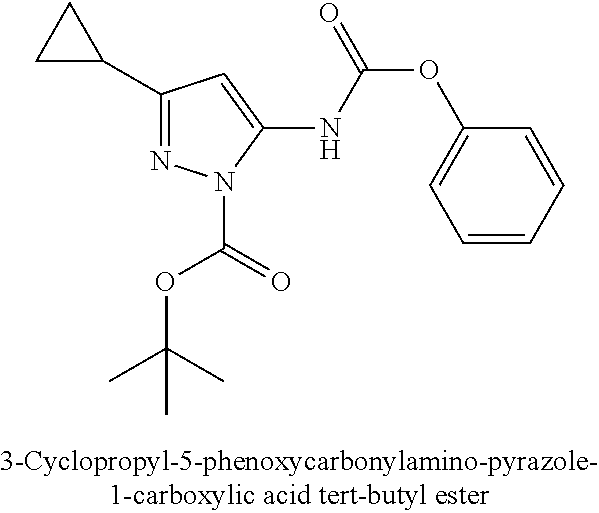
C1(C2CC2)=NN(C(OC(C)(C)C)=O)C(NC(OC2=CC=CC=C2)=O)=C1
